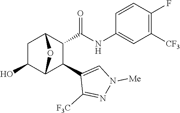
C1C(O)C2C(C3=CN([Me])N=C3[F3C])C(C(NC3=CC([CF3])=C(F)C=C3)=O)C1O2
